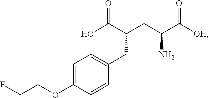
C1(OCCF)=CC=C(CC(CC(C([OH])=O)N)C(O)=O)C=C1
